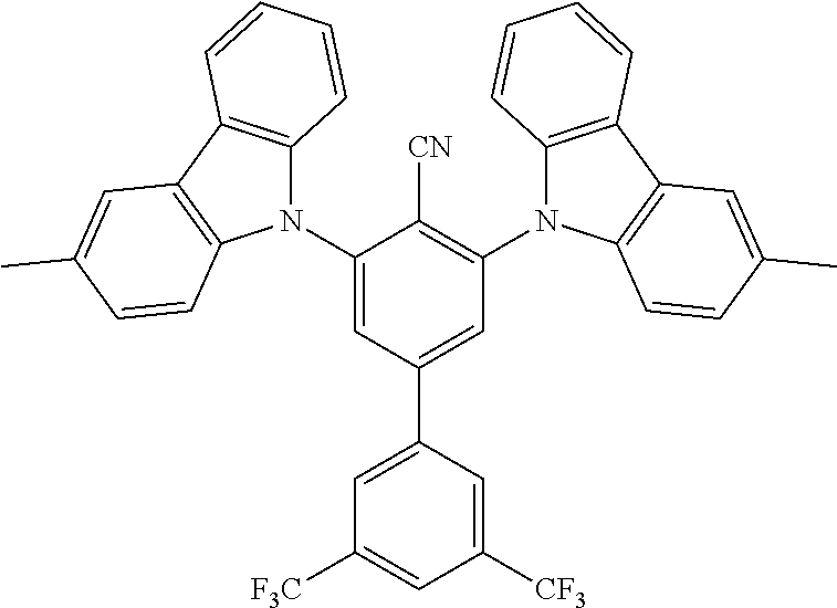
C1=C(C2=CC(N3C4=C(C5=C3C=CC(C)=C5)C=CC=C4)=C([CN])C(N3C4=C(C5=C3C=CC(C)=C5)C=CC=C4)=C2)C=C([CF3])C=C1[F3C]
